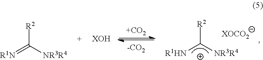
[+CO2].[R2]C([R1HN])[NR3R4].[XOCO2].[R2]C(=[R1N])[NR3R4].[XOH]
